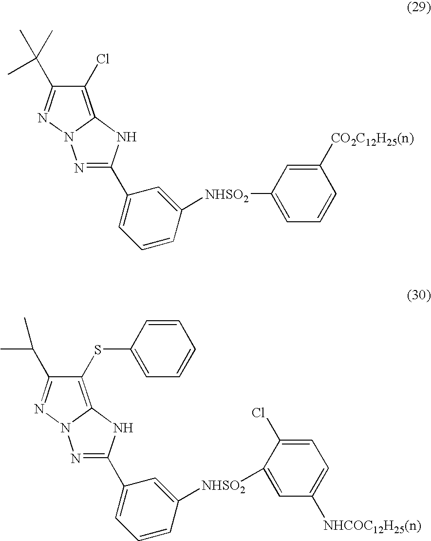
C1(Cl)=C2N(N=C1C(C)(C)C)N=C(C1=CC=CC([NHSO2]C3=CC=CC([CO2C12H25(n)])=C3)=C1)N2.C1(SC2=CC=CC=C2)=C2N(N=C1C(C)C)N=C(C1=CC=CC([NHSO2]C3=CC([NHCOC12H25(n)])=CC=C3Cl)=C1)N2
